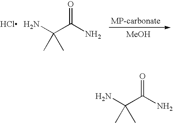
NC(C(N)=O)(C)C.Cl.[MeOH].NC(C(N)=O)(C)C
